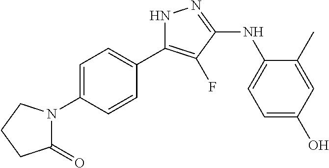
C1=C(N2C(=O)CCC2)C=CC(C2=C(F)C(NC3=CC=C(O)C=C3C)=NN2)=C1
